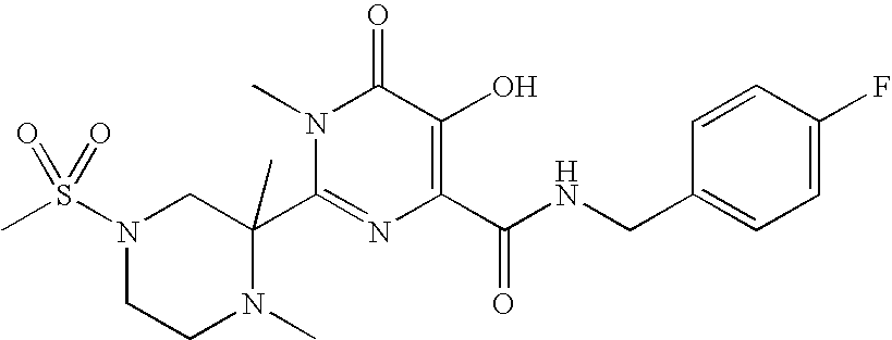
N1(S(=O)(=O)C)CCN(C)C(C2=NC(C(NCC3=CC=C(F)C=C3)=O)=C(O)C(=O)N2C)(C)C1
